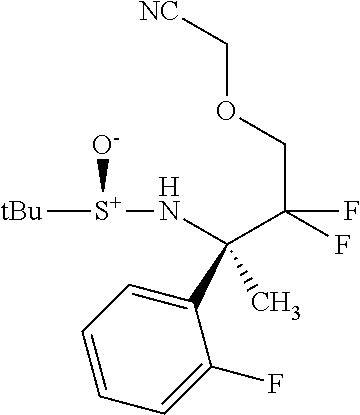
[S+]([tBu])(NC(C(F)(COC[NC])F)(C1=CC=CC=C1F)C)[O-]
